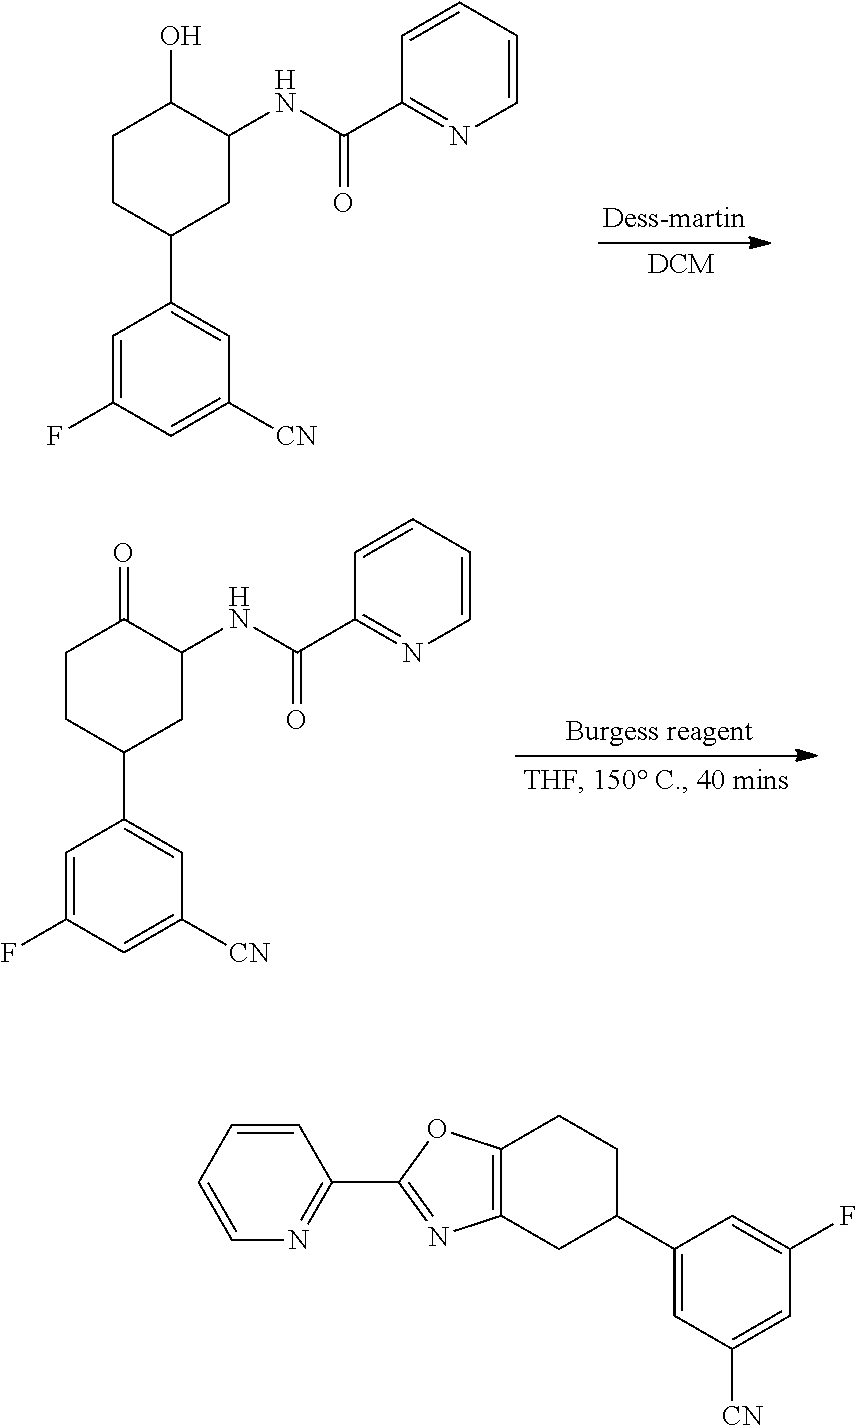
C1=C(F)C=C([CN])C=C1C1CC(NC(C2=NC=CC=C2)=O)C(O)CC1.C1=C(F)C=C([CN])C=C1C1CC(NC(C2=NC=CC=C2)=O)C(=O)CC1.C1(C2CCC3=C(C2)N=C(C2=NC=CC=C2)O3)=CC([CN])=CC(F)=C1
